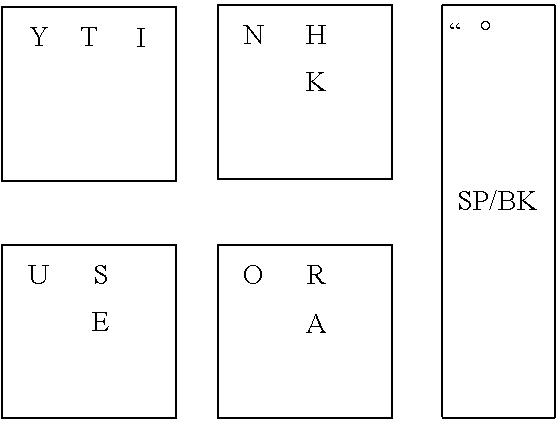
S.C1CCC1.[H].[K].C1CCC1.[R].C1CCC1.N.O.[E].[A].[U].[T].C1CCC1.[Y].I
